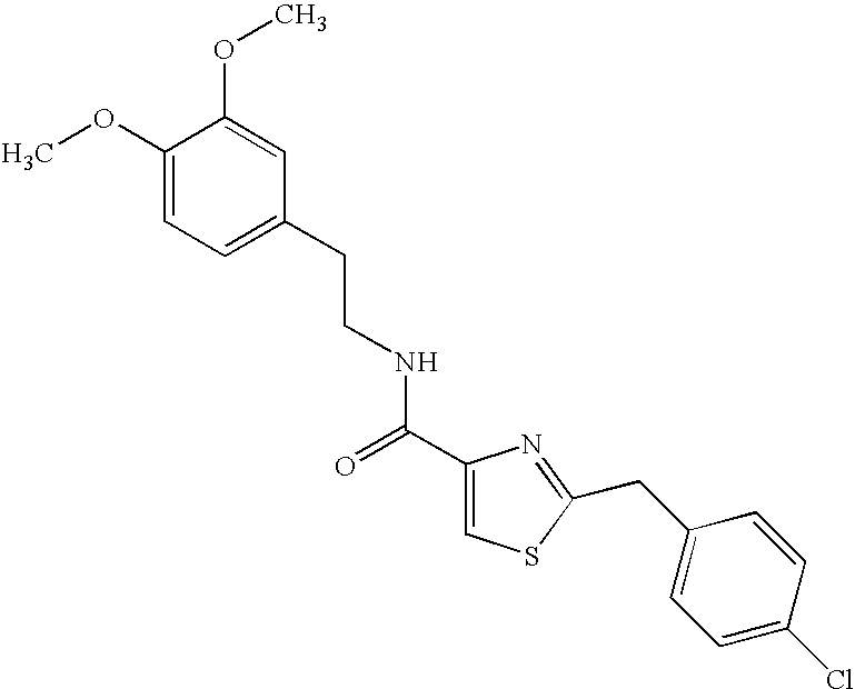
C1(OC)=CC=C(CCNC(C2=CSC(CC3=CC=C(Cl)C=C3)=N2)=O)C=C1OC
